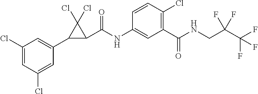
C1(Cl)=CC(Cl)=CC(C2C(C(NC3=CC(C(NCC(F)(F)C(F)(F)F)=O)=C(Cl)C=C3)=O)C2(Cl)Cl)=C1
